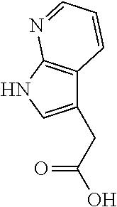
C(C(O)=O)C1=CNC2=C1C=CC=N2
